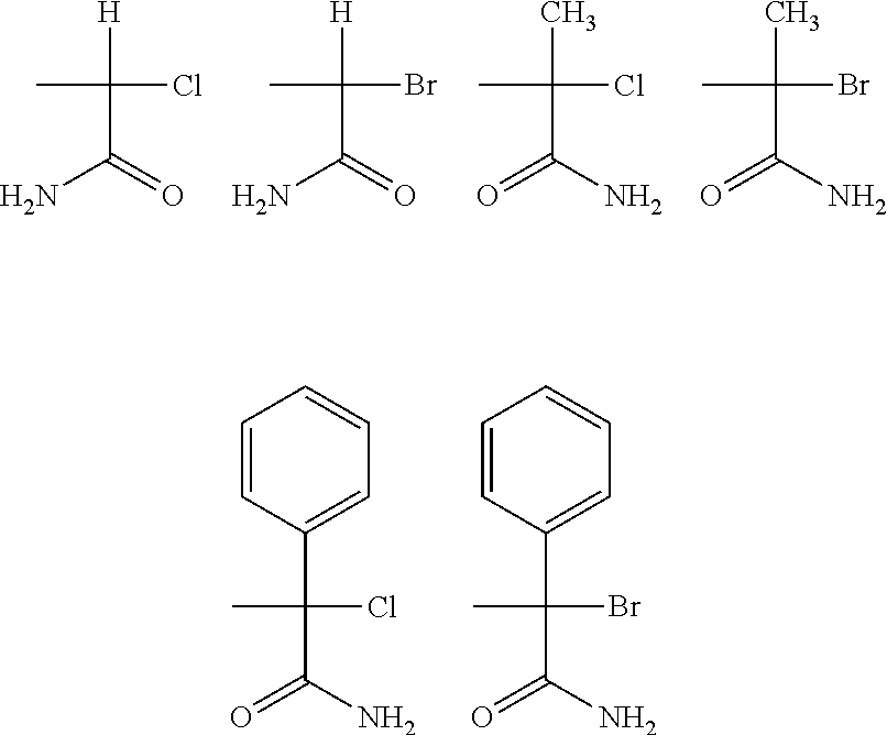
C(C(C)(Cl)[H])(=O)N.C(C(C)(Br)[H])(=O)N.C(C(C)(Cl)C)(N)=O.C(C(C)(Br)C)(N)=O.C(C(C)(Cl)C1=CC=CC=C1)(N)=O.C(C(C)(Br)C1=CC=CC=C1)(N)=O
